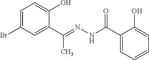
C1=C(Br)C=C(C(=NNC(C2=CC=CC=C2O)=O)C)C(O)=C1
